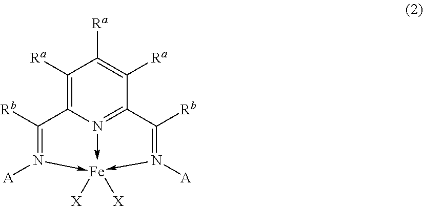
[A]N1->[Fe]([X])([X])-N([A])=C([Rb])C2=N(->C)C(=C([Ra])C([Ra])=C2[Ra])C=1[Rb]
